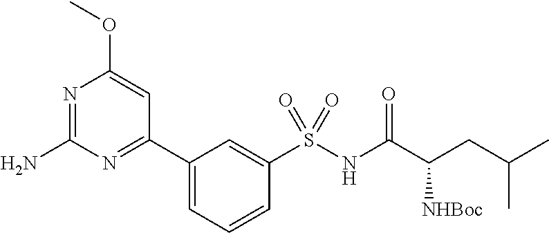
N1=C(N)N=C(C2=CC=CC(S(NC(C(CC(C)C)[NHBoc])=O)(=O)=O)=C2)C=C1OC
